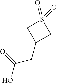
O=C(O)CC1CS(=O)(=O)C1
